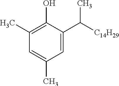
C1(C)=C(O)C(C([C14H29])C)=CC(C)=C1
